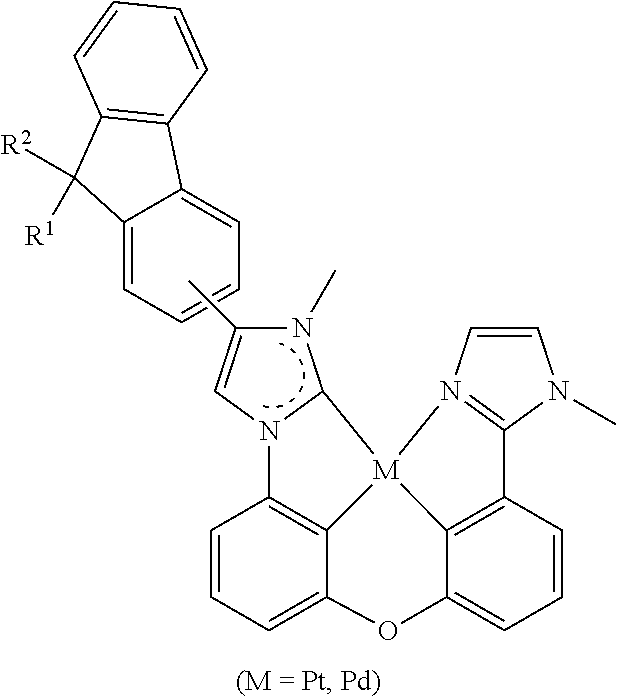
C12=CC=CC=C1C1=C(C2([R1])[R2])C=CC=C1.N1(C)C2N(C3=C4C(=CC=C3)OC3=CC=CC5=C3[M]24N2=C5N(C)C=C2)C=C1C
